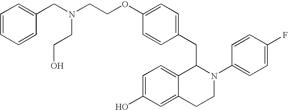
O(C1=CC=C(CC2C3=CC=C(O)C=C3CCN2C2=CC=C(F)C=C2)C=C1)CCN(CC1=CC=CC=C1)CCO
